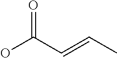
OC(C=CC)=O
